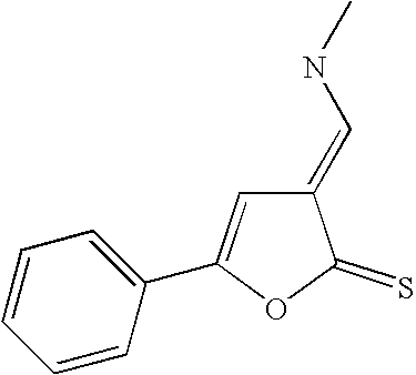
C1=CC=CC(C2=CC(=CNC)C(=S)O2)=C1
